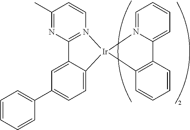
C1=CC=CC(C2=CC=C3C(=C2)C2=N(C=CC(C)=N2)[Ir]32N3=CC=CC=C3C3=C2C=CC=C3)=C1
